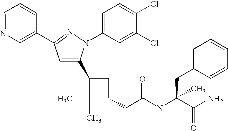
C1(C2=CC(C3=CN=CC=C3)=NN2C2=CC=C(Cl)C(Cl)=C2)C(C)(C)C(CC(=O)NC(CC2=CC=CC=C2)(C(N)=O)C)C1
